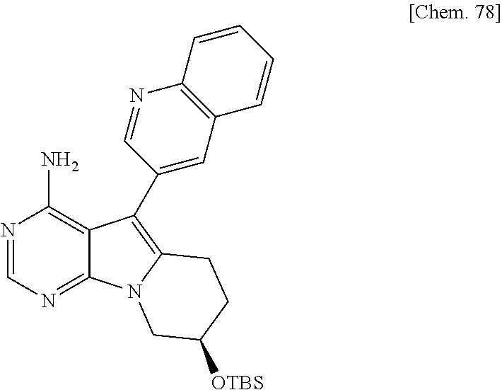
N1=CN=C2C(=C1N)C(C1=CC3=C(N=C1)C=CC=C3)=C1N2CC([OTBS])CC1
